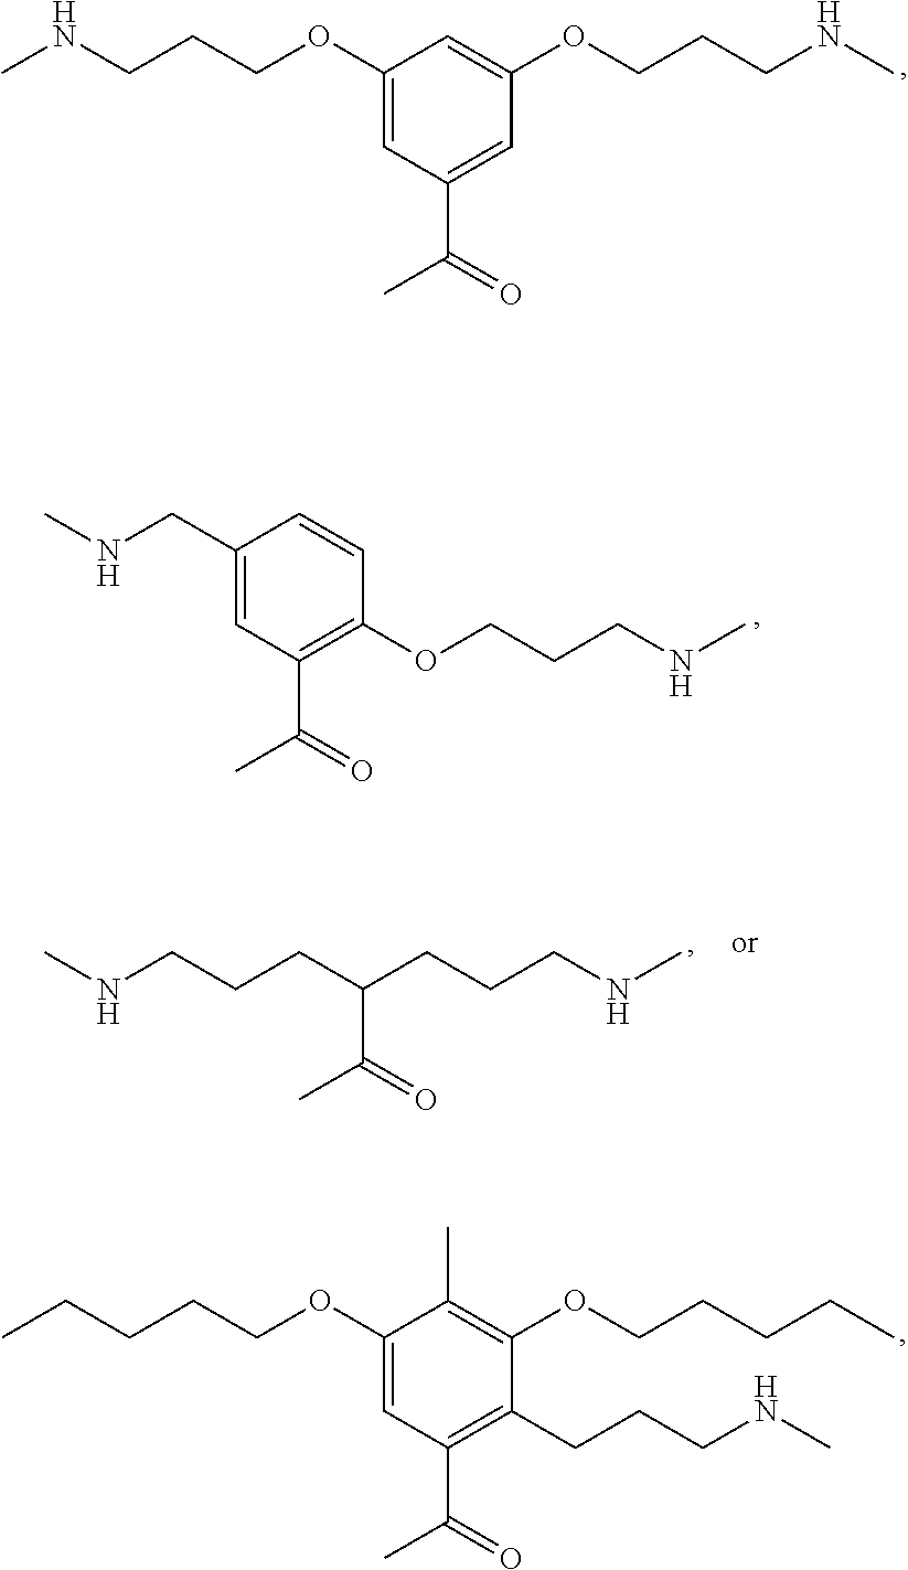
C1(OCCCNC)=CC(C(=O)C)=CC(OCCCNC)=C1.C1(CNC)=CC(C(=O)C)=C(OCCCNC)C=C1.CNCCCC(CCCNC)C(C)=O.C1(OCCCCC)=CC(C(C)=O)=C(CCCNC)C(OCCCCC)=C1C
